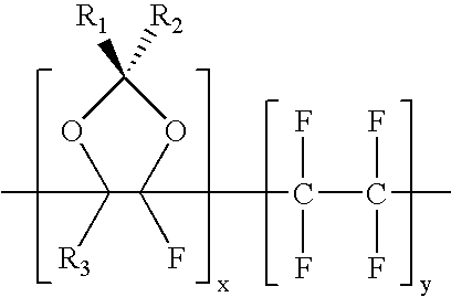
C1([R1])([R2])OC([R3])(C)C(F)(C(C(F)(F)C)(F)F)O1
